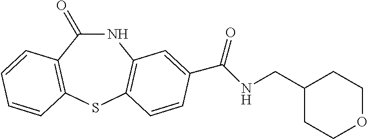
N1C(=O)C2=C(SC3=C1C=C(C(NCC1CCOCC1)=O)C=C3)C=CC=C2
